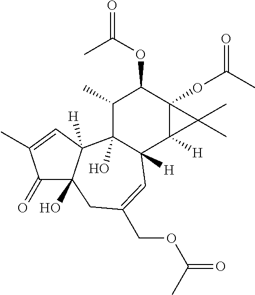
C1(=O)C2(O)C([H])(C=C1C)C1(O)C([H])(C=C(COC(C)=O)C2)C2([H])C(OC(=O)C)(C(OC(C)=O)C1C)C2(C)C
